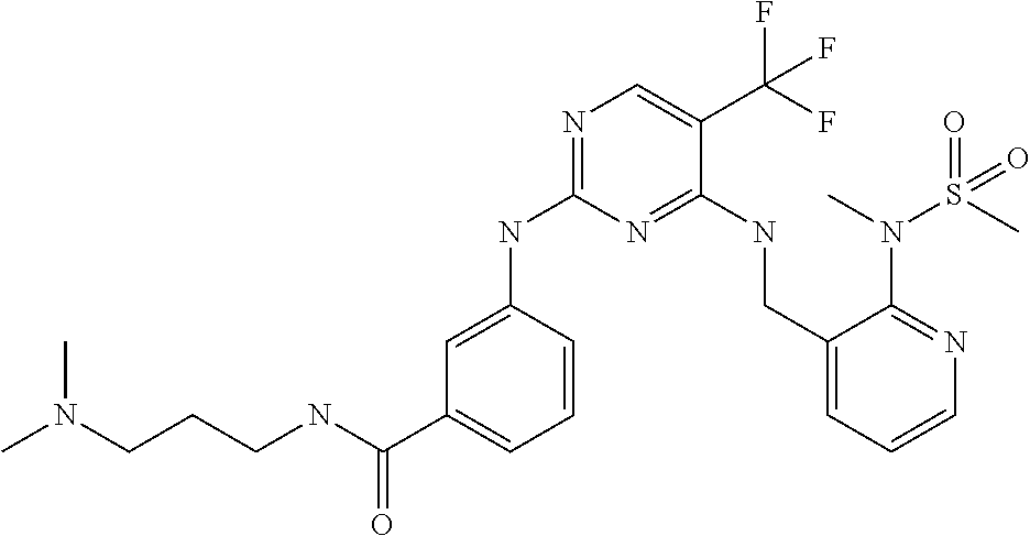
N(C1=NC=C(C(F)(F)F)C(NCC2=CC=CN=C2N(S(=O)(C)=O)C)=N1)C1=CC(C(NCCCN(C)C)=O)=CC=C1
